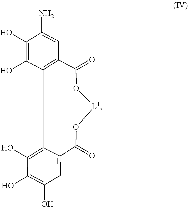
C1(O)=C(O)C(N)=CC2=C1C1=C(O)C(O)=C(O)C=C1C(=O)O[L1]OC2=O
